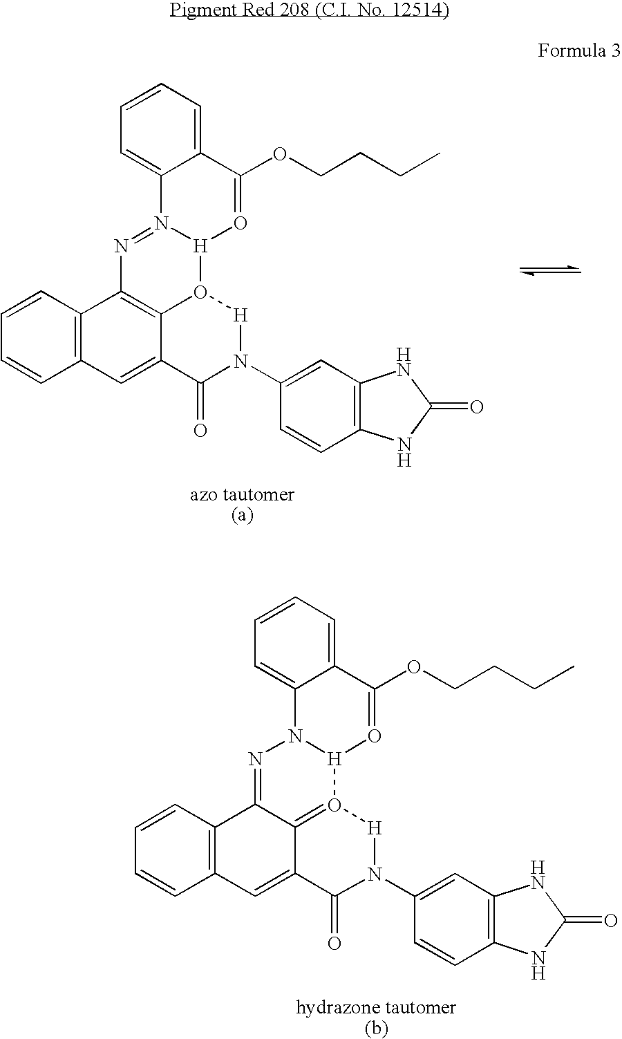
C1=CC=CC2=C1C1=C3C(=C2)C(=O)N(C2=CC4=C(C=C2)NC(=O)N4)[H]O3[H]2N(=N1)C1=CC=CC=C1C(OCCCC)=O2.C1=CC=CC2=C1C1=NN3[H](O4=C1C(=C2)C(=O)N(C1=CC2=C(C=C1)NC(=O)N2)[H]4)O=C(OCCCC)C1=CC=CC=C31
